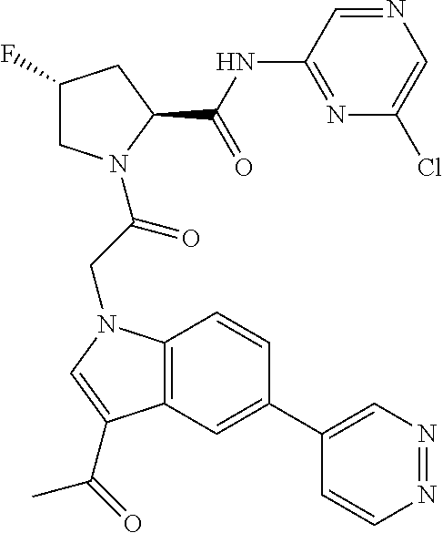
C1(C2=CC3=C(C=C2)N(CC(=O)N2CC(F)CC2C(NC2=NC(Cl)=CN=C2)=O)C=C3C(=O)C)=CN=NC=C1
